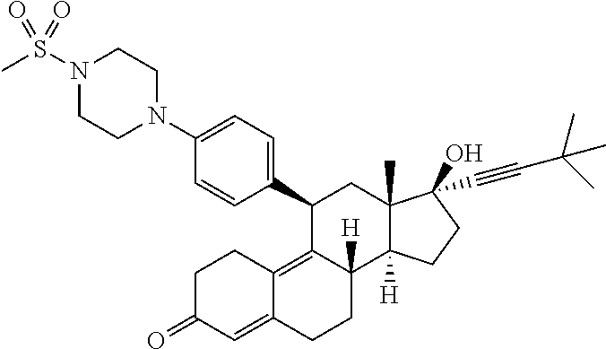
N1(S(=O)(C)=O)CCN(C2=CC=C(C3C4=C5C(=CC(=O)CC5)CCC4([H])C4([H])C(C)(C3)C(O)(C#CC(C)(C)C)CC4)C=C2)CC1
